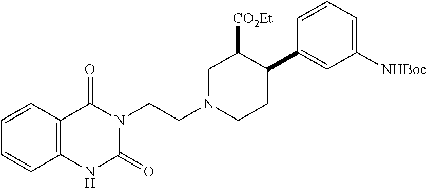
C1=CC2=C(C=C1)C(=O)N(CCN1CCC(C3=CC([NHBoc])=CC=C3)C([CO2Et])C1)C(=O)N2
